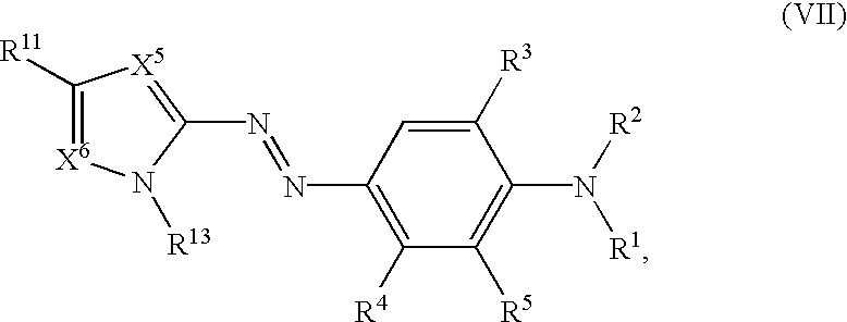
C1([R11])=[X6]N([R13])C(N=NC2=C([R4])C([R5])=C(N([R1])[R2])C([R3])=C2)=[X5]1
